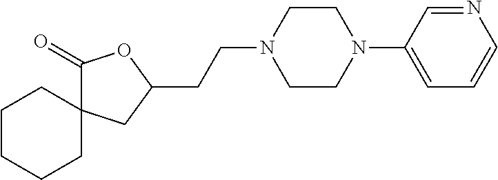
C1(=O)C2(CC(CCN3CCN(C4=CC=CN=C4)CC3)O1)CCCCC2
